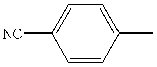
[NC]C1=CC=C(C)C=C1
